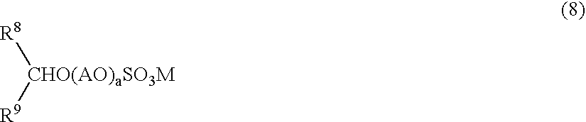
[CHO(AO)aSO3M]([R8])[R9]
